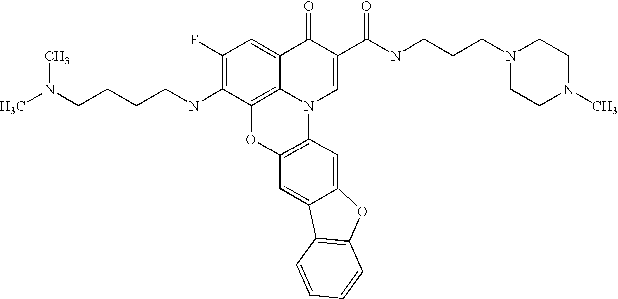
C12=C3C(=CC(F)=C1NCCCCN(C)C)C(=O)C(C(=O)NCCCN1CCN(C)CC1)=CN3C1=C(O2)C=C2C(=C1)OC1=C2C=CC=C1
